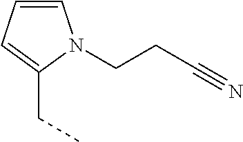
C1=CC=C(CC)N1CCC#N
